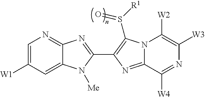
C12=CC([W1])=CN=C1N=C(C1=C(S([R1])=O)N3C(=N1)C([W4])=NC([W3])=C3[W2])N2[Me]
